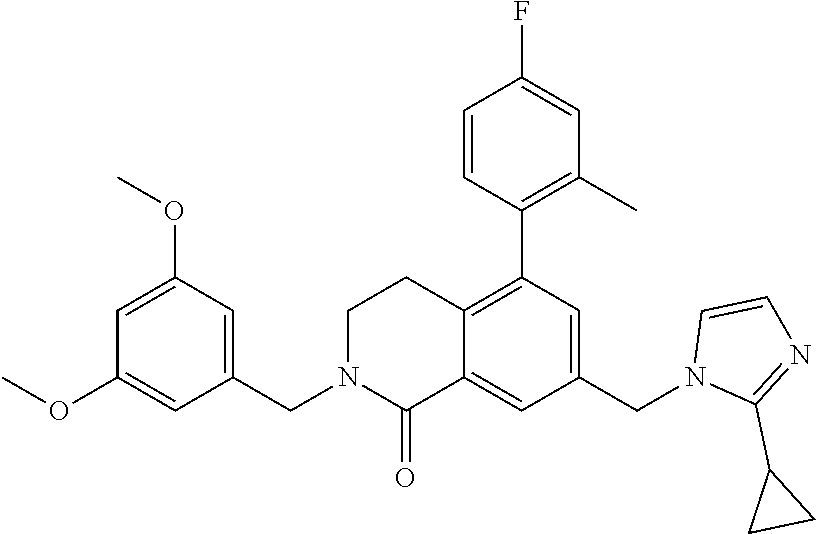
C1(OC)=CC(CN2C(=O)C3=CC(CN4C(C5CC5)=NC=C4)=CC(C4=C(C)C=C(F)C=C4)=C3CC2)=CC(OC)=C1
